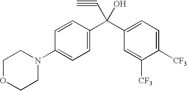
C1(N2CCOCC2)=CC=C(C(C2=CC=C([CF3])C([CF3])=C2)(C#C)O)C=C1
